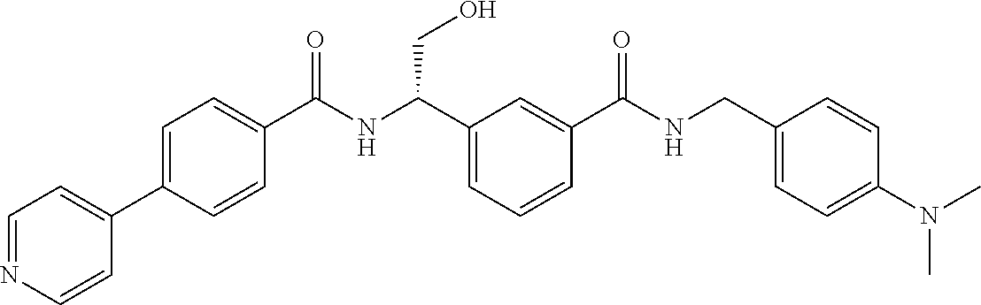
C1(C2=CC=C(C(NC(C3=CC=CC(C(NCC4=CC=C(N(C)C)C=C4)=O)=C3)CO)=O)C=C2)=CC=NC=C1
